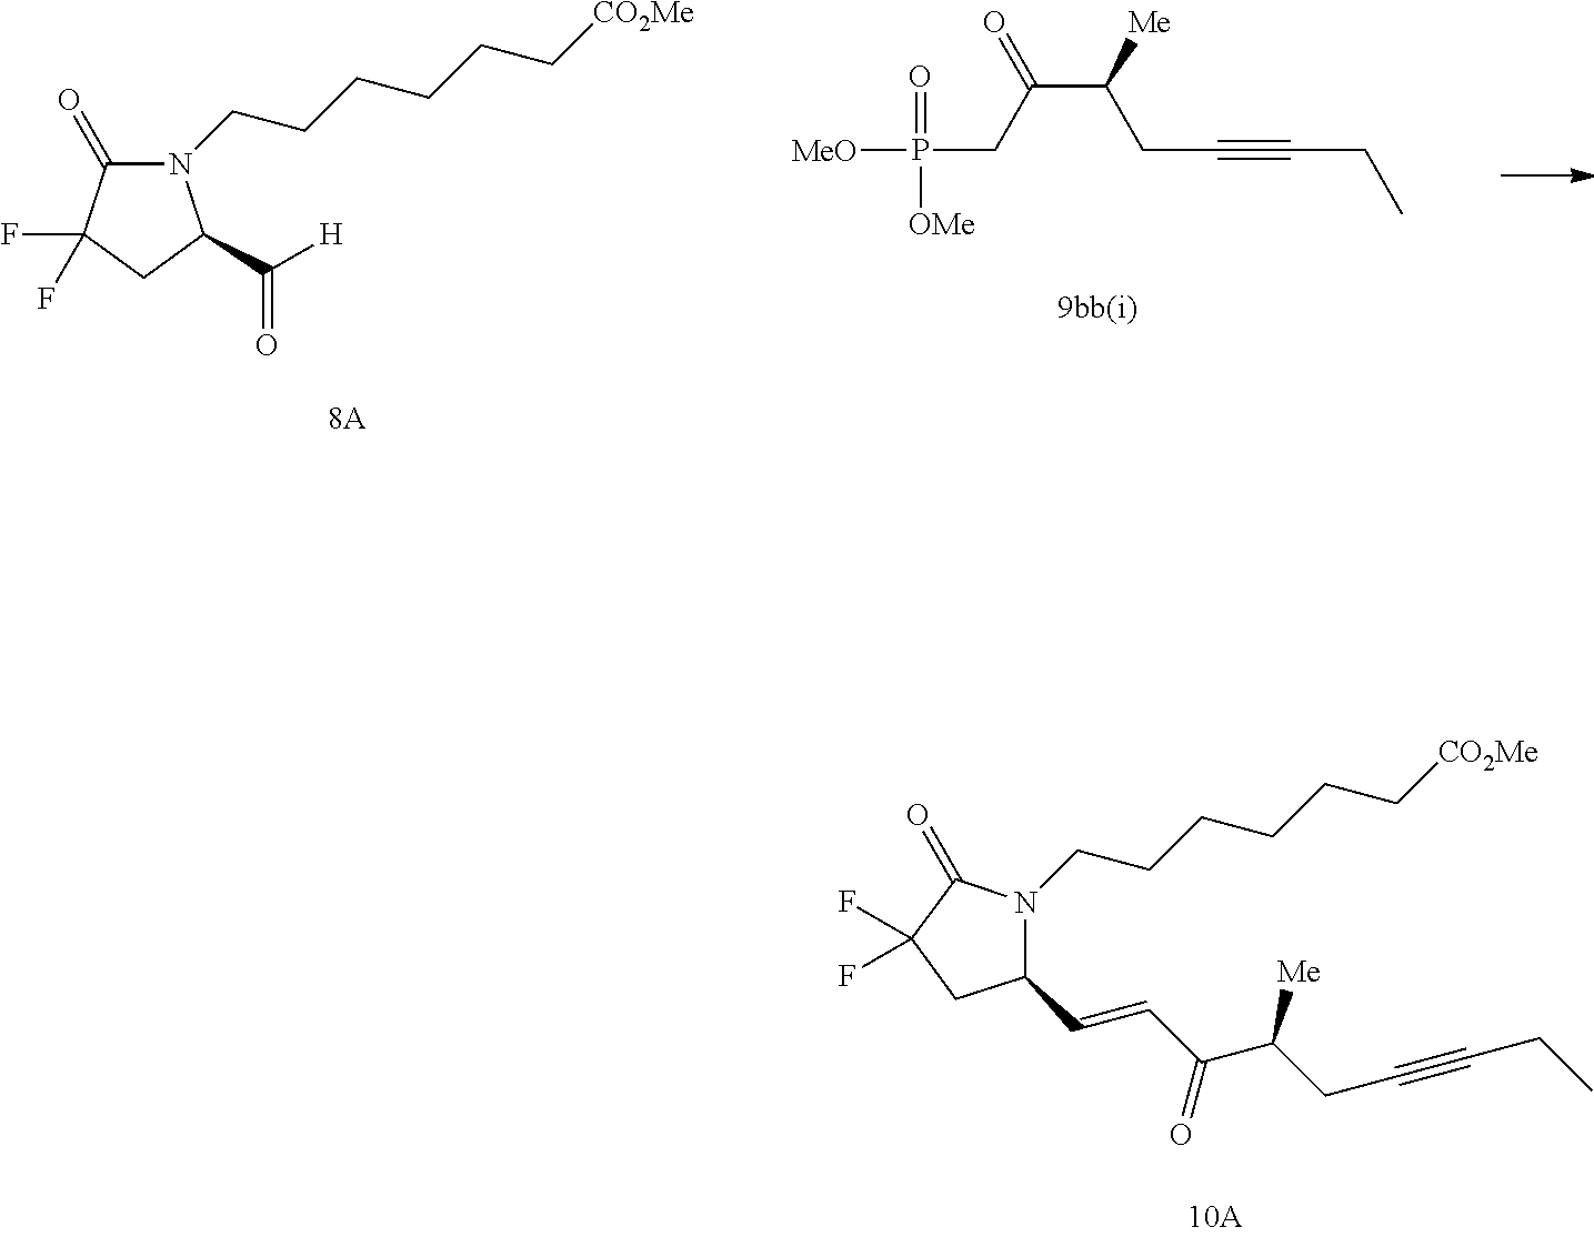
P(CC(C([Me])CC#CCC)=O)(=O)([MeO])[OMe].N1(CCCCCC[CO2Me])C(=O)C(F)(F)CC1C([H])=O.N1(CCCCCC[CO2Me])C(C=CC(=O)C([Me])CC#CCC)CC(F)(F)C1=O
